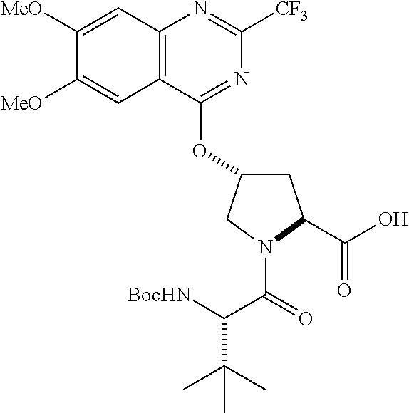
C1([MeO])=CC2=C(C=C1[MeO])C(OC1CC(C(O)=O)N(C(=O)C([BocHN])C(C)(C)C)C1)=NC([CF3])=N2
